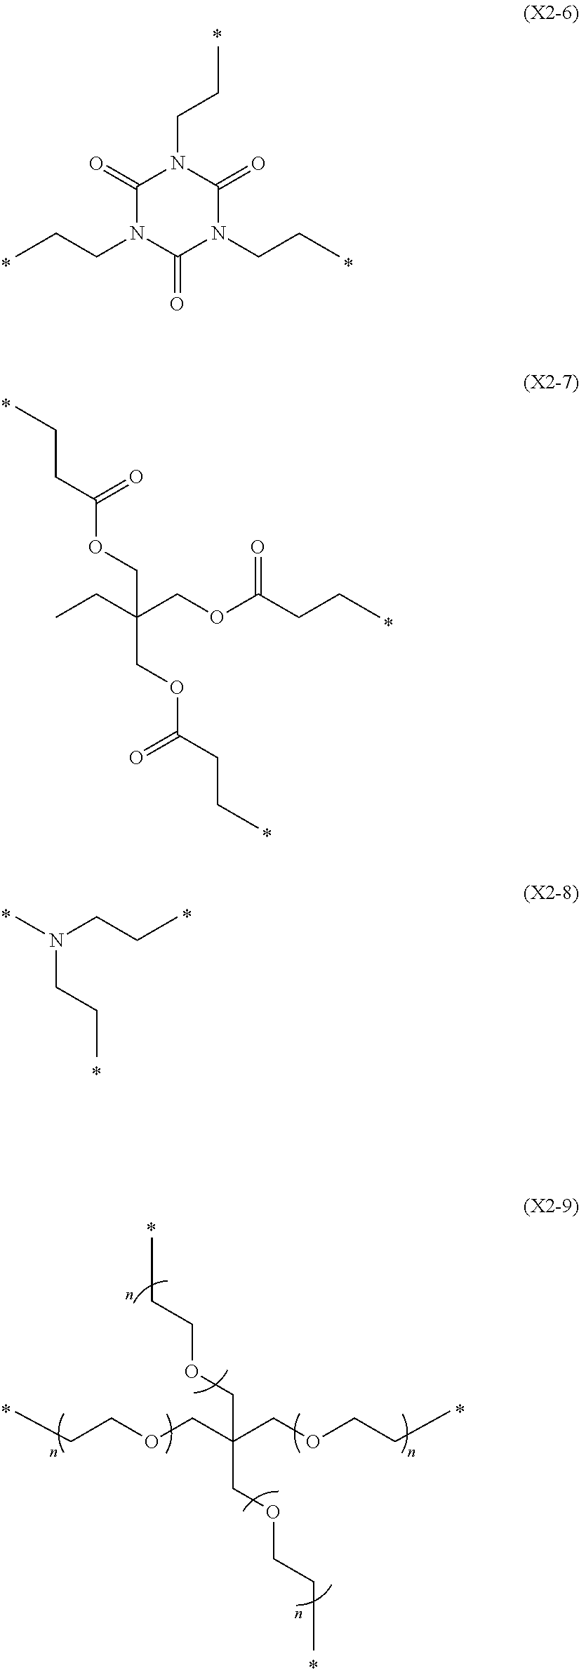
C1(=O)N(CCC)C(=O)N(CCC)C(=O)N1CCC.CCCC(OCC(COC(CCC)=O)(COC(CCC)=O)CC)=O.N(CCC)(C)CCC.C(CC)OCC(COCCC)(COCCC)COCCC
